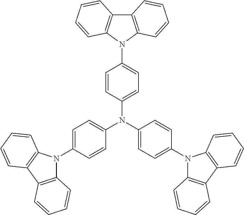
C1(N(C2=CC=C(N3C4=C(C5=C3C=CC=C5)C=CC=C4)C=C2)C2=CC=C(N3C4=C(C5=C3C=CC=C5)C=CC=C4)C=C2)=CC=C(N2C3=C(C4=C2C=CC=C4)C=CC=C3)C=C1
